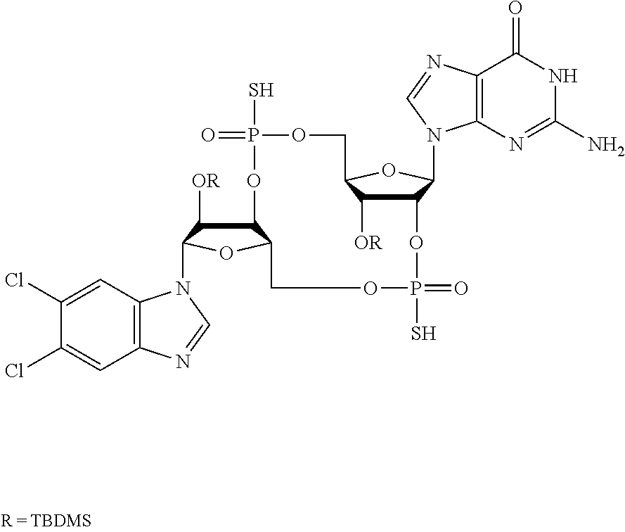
C12C([OR])C(OC1N1C3=C(N=C1)C(=O)NC(N)=N3)COP(S)(=O)OC1C([OR])C(N3C4=C(N=C3)C=C(Cl)C(Cl)=C4)OC1COP(=O)(S)O2
